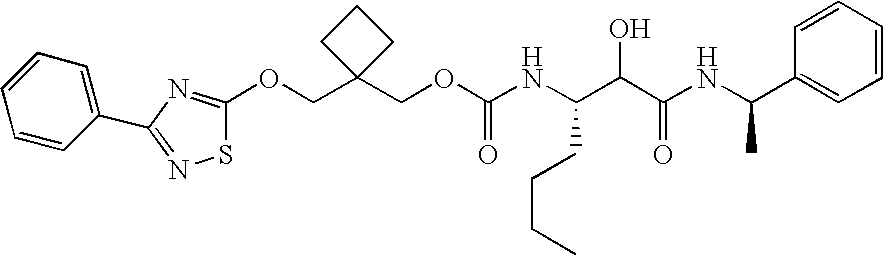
N(C(C(C(NC(C1=CC=CC=C1)C)=O)O)CCCC)C(OCC1(COC2=NC(C3=CC=CC=C3)=NS2)CCC1)=O
